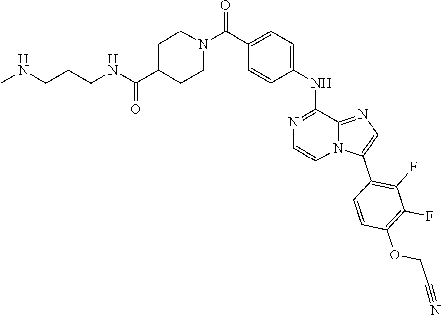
C1(C(=O)N2CCC(C(NCCCNC)=O)CC2)=C(C)C=C(NC2=NC=CN3C2=NC=C3C2=C(F)C(F)=C(OCC#N)C=C2)C=C1
